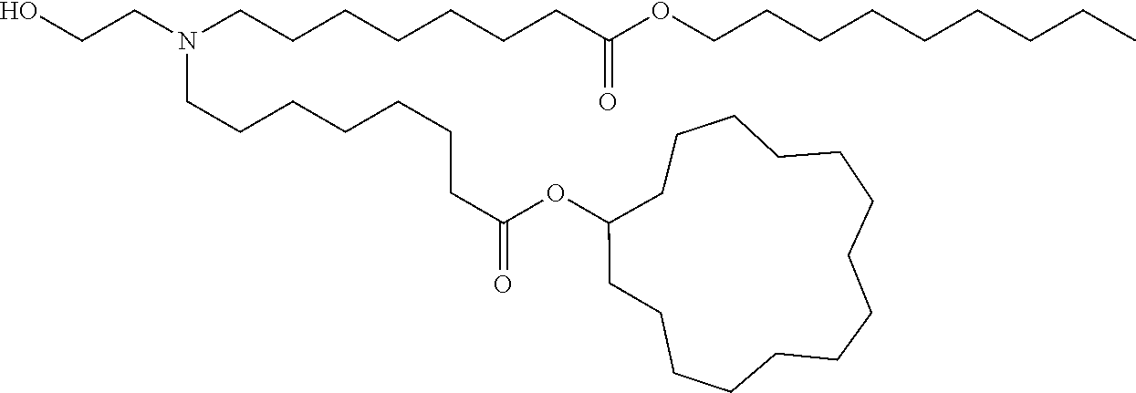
C(C(=O)OC1CCCCCCCCCCCCCC1)CCCCCCN(CCCCCCCC(=O)OCCCCCCCCC)CCO
